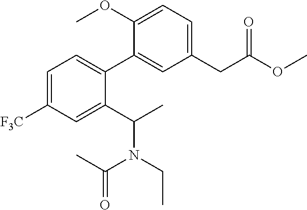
C1(C2=CC=C([F3C])C=C2C(N(CC)C(C)=O)C)=CC(CC(OC)=O)=CC=C1OC
